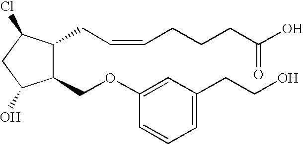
C1(OCC2C(CC=CCCCC(O)=O)C(Cl)CC2O)=CC(CCO)=CC=C1
